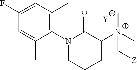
C1=C(C)C(N2C(=O)C([N+](C[Z])(C)C)CCC2)=C(C)C=C1F.[Y]
